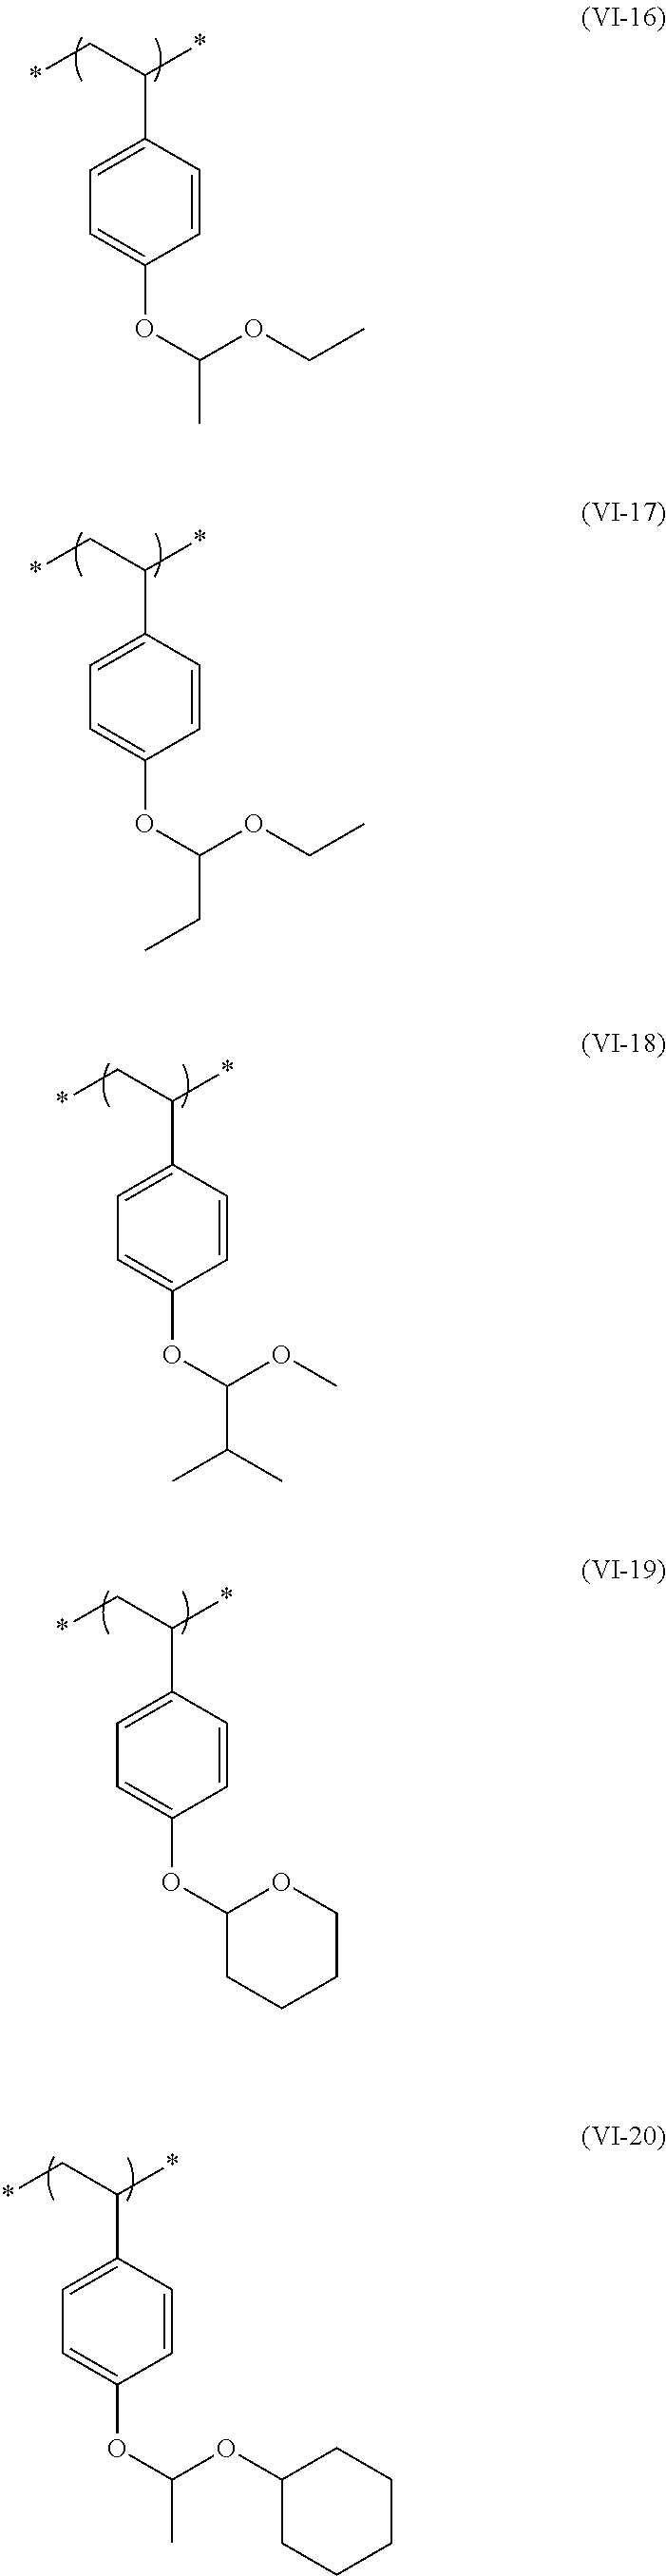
*CC(*)C1=CC=C(OC(OCC)C)C=C1.*CC(*)C1=CC=C(OC(OCC)CC)C=C1.*CC(*)C1=CC=C(OC(OC)C(C)C)C=C1.*CC(*)C1=CC=C(OC2OCCCC2)C=C1.*CC(*)C1=CC=C(OC(OC2CCCCC2)C)C=C1
